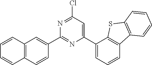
C1=CC2=C(C=C1)C=C(C1=NC(C3=CC=CC4=C3SC3=C4C=CC=C3)=CC(Cl)=N1)C=C2
